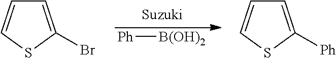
[Ph][B(OH)2].C1=CSC(Br)=C1.C1=CSC([Ph])=C1
